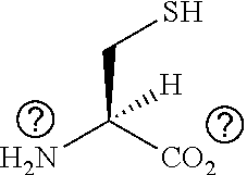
NC([CO2])(CS)[H]
